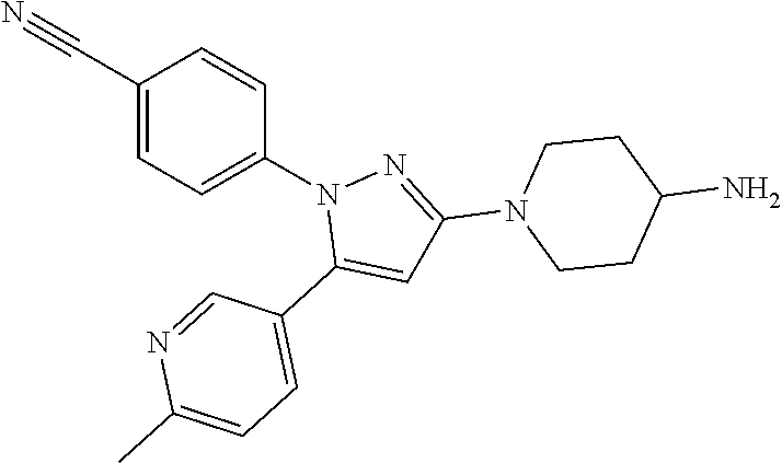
C1(C#N)=CC=C(N2C(C3=CC=C(C)N=C3)=CC(N3CCC(N)CC3)=N2)C=C1
